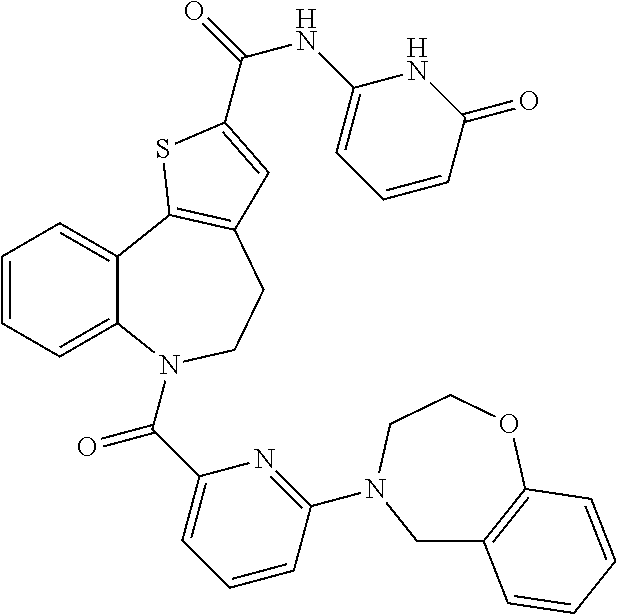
C1=CC=C2C(=C1)C1=C(CCN2C(C2=CC=CC(N3CC4=C(OCC3)C=CC=C4)=N2)=O)C=C(C(=O)NC2=CC=CC(=O)N2)S1
